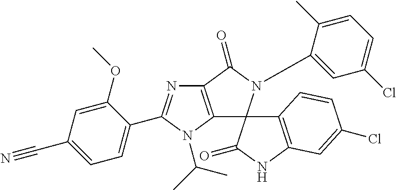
C12=C(N(C(C)C)C(C3=CC=C(C#N)C=C3OC)=N1)C1(N(C3=CC(Cl)=CC=C3C)C2=O)C2=C(NC1=O)C=C(Cl)C=C2
